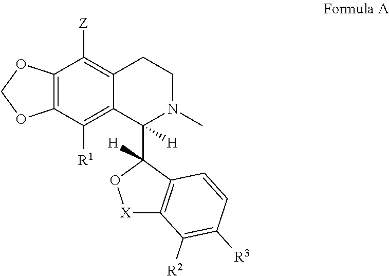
C12=C(OCO1)C([Z])=C1C(=C2[R1])C(C2([H])O[X]C3=C2C=CC([R3])=C3[R2])([H])N(C)CC1
